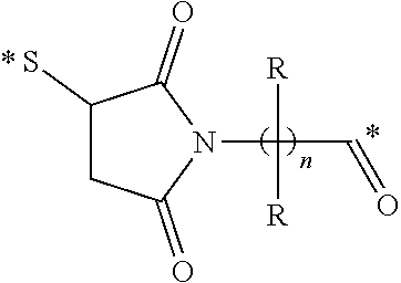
C1(S)CC(=O)N(C([R])([R])C=O)C1=O
